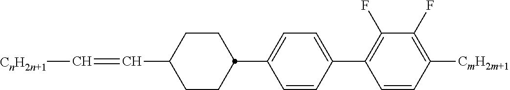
C1(F)=C(C2=CC=C(C3CCC(C=C[CnH2n+1])CC3)C=C2)C=CC([CmH2m+1])=C1F
